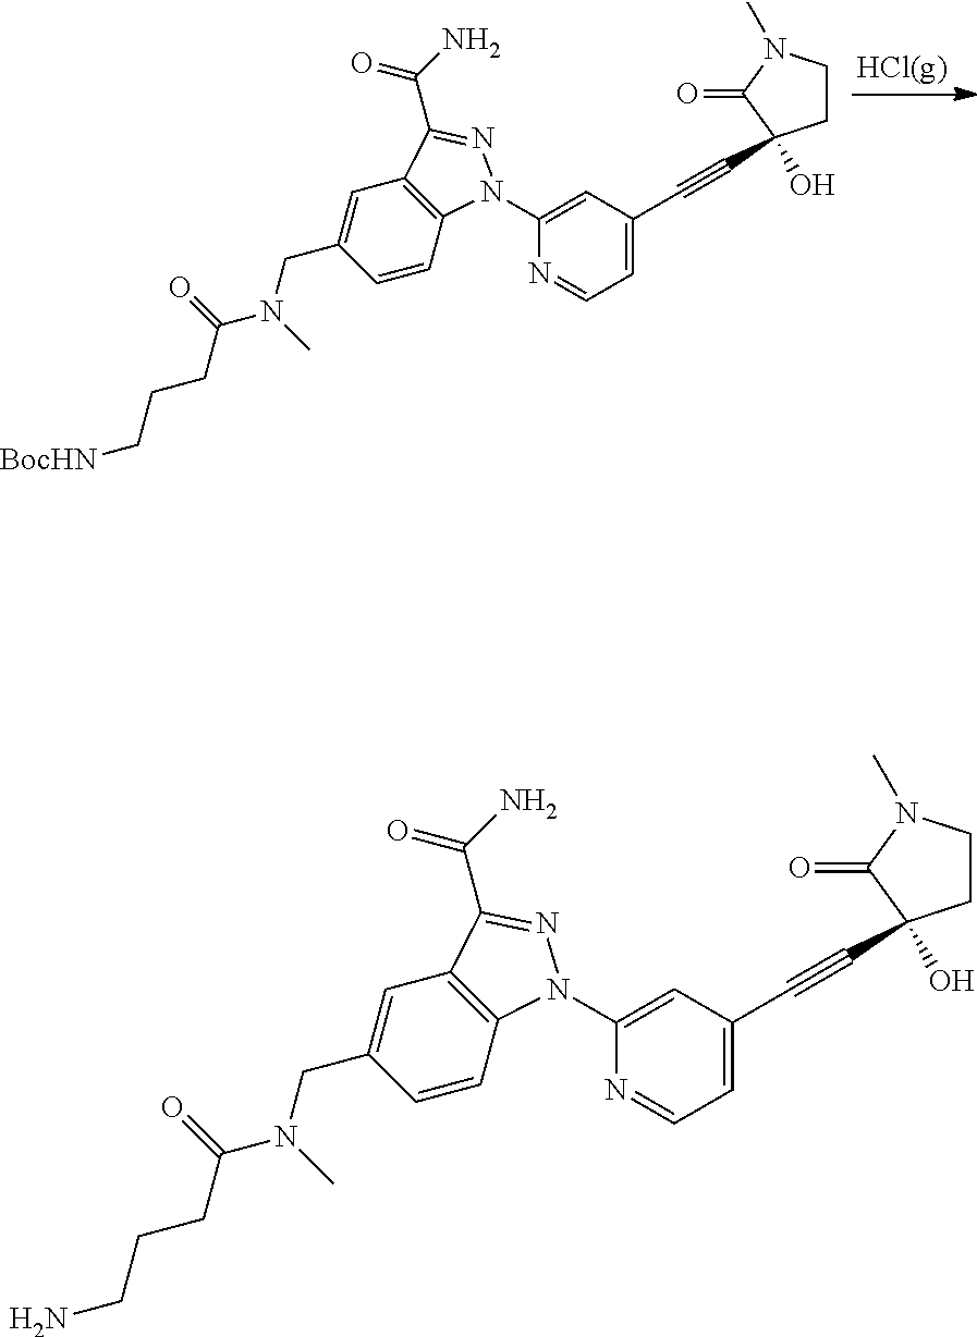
C1=CC2=C(C=C1CN(C(=O)CCC[BocHN])C)C(C(N)=O)=NN2C1=CC(C#CC2(O)CCN(C)C2=O)=CC=N1.C1=CC2=C(C=C1CN(C(=O)CCCN)C)C(C(N)=O)=NN2C1=CC(C#CC2(O)CCN(C)C2=O)=CC=N1
